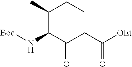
[Boc]NC(C(CC([OEt])=O)=O)C(C)CC
